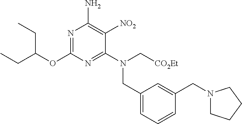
CCC(OC1=NC(N)=C([NO2])C(N(CC2=CC=CC(CN3CCCC3)=C2)C[CO2Et])=N1)CC
